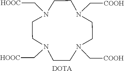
N1(C[HOOC])CCN(C[HOOC])CCN(C[COOH])CCN(C[COOH])CC1.[DOTA]
